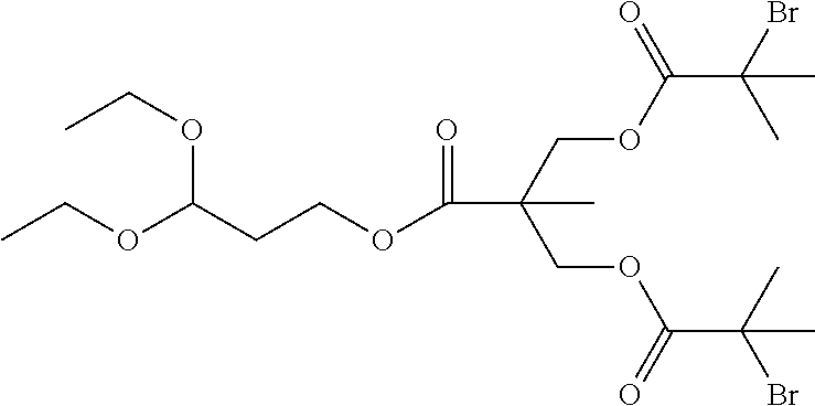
C(C(COC(C(Br)(C)C)=O)(COC(C(C)(Br)C)=O)C)(OCCC(OCC)OCC)=O
